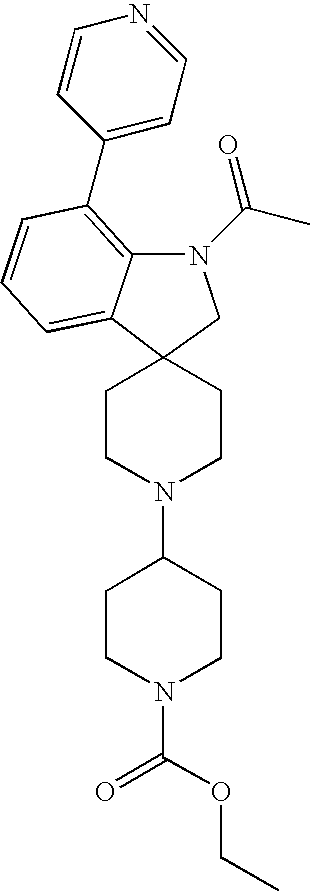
C1CN(C(OCC)=O)CCC1N1CCC2(CC1)C1=CC=CC(C3=CC=NC=C3)=C1N(C(=O)C)C2
